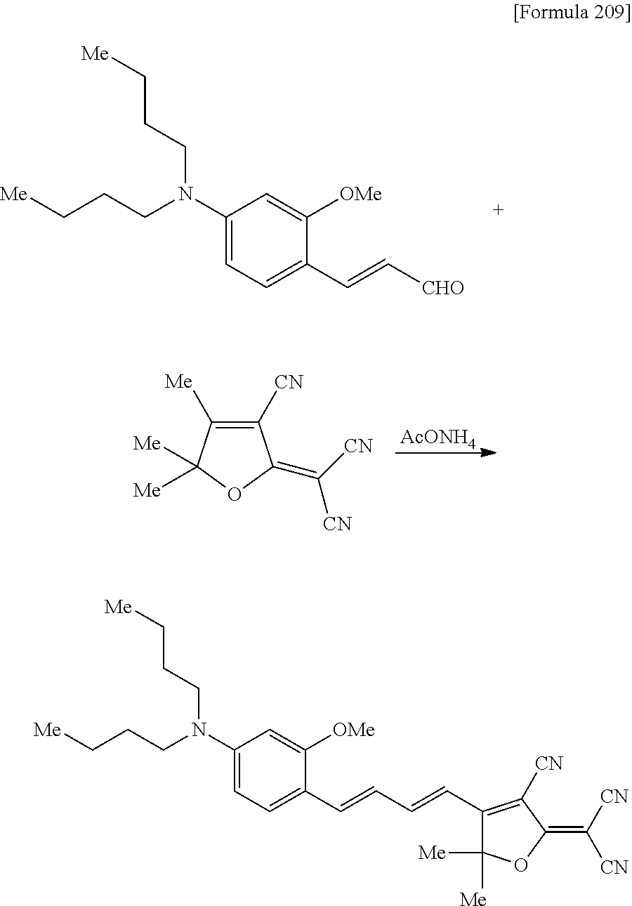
[AcONH4].C1([CN])=C([Me])C([Me])([Me])OC1=C([CN])[CN].C1(N(CCC[Me])CCC[Me])=CC=C(C=C[CHO])C([OMe])=C1.C1(N(CCC[Me])CCC[Me])=CC=C(C=CC=CC2=C([CN])C(=C([CN])[CN])OC2([Me])[Me])C([OMe])=C1
